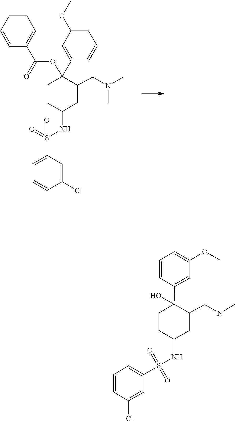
C1=CC(C(=O)OC2(C3=CC(OC)=CC=C3)CCC(NS(=O)(=O)C3=CC=CC(Cl)=C3)CC2CN(C)C)=CC=C1.S(=O)(C1=CC=CC(Cl)=C1)(=O)NC1CC(CN(C)C)C(C2=CC(OC)=CC=C2)(O)CC1
